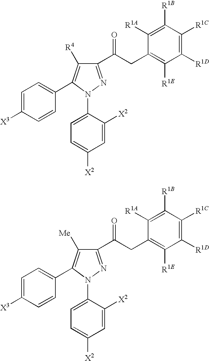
C1=C([X3])C=CC(C2=C([R4])C(C(=O)CC3=C([R1E])C([R1D])=C([R1C])C([R1B])=C3[R1A])=NN2C2=CC=C([X2])C=C2[X2])=C1.C1=C([X3])C=CC(C2=C([Me])C(C(=O)CC3=C([R1E])C([R1D])=C([R1C])C([R1B])=C3[R1A])=NN2C2=CC=C([X2])C=C2[X2])=C1
